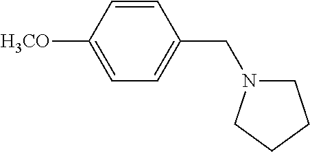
C1=C([H3CO])C=CC(CN2CCCC2)=C1
